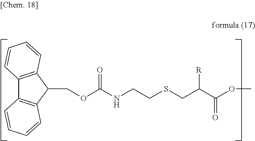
C12=C(C(COC(NCCSCC(C(OC)=O)[R])=O)C3=C1C=CC=C3)C=CC=C2
